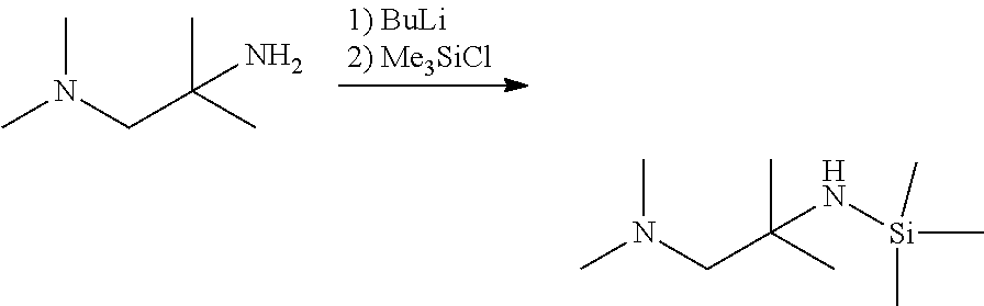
CN(CC(C)(C)N)C.CN(CC(C)(C)N[Si](C)(C)C)C
